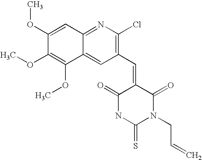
C1(OC)=CC2=NC(Cl)=C(C=C3C(=O)NC(=S)N(CC=C)C3=O)C=C2C(OC)=C1OC
